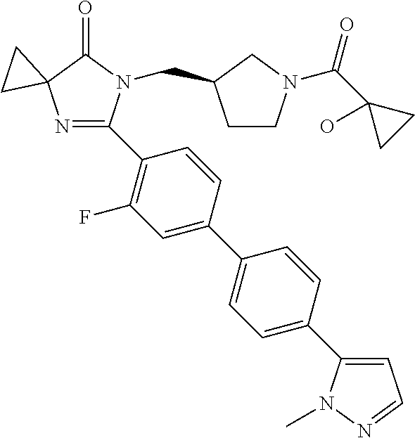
N1=C(C2=C(F)C=C(C3=CC=C(C4=CC=NN4C)C=C3)C=C2)N(CC2CCN(C(C3(O)CC3)=O)C2)C(=O)C12CC2
